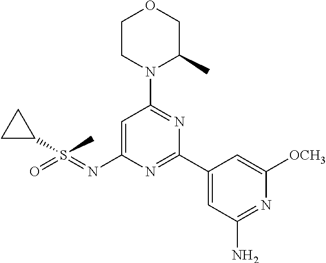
C1CN(C2=NC(C3=CC(N)=NC([OCH3])=C3)=NC(N=S(=O)(C3CC3)C)=C2)C(C)CO1
